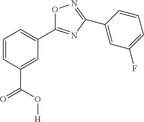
O1C(C2=CC=CC(C(=O)O[H])=C2)=NC(C2=CC(F)=CC=C2)=N1
